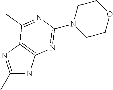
C1(C)=NC2=C(N1)N=C(N1CCOCC1)N=C2C
